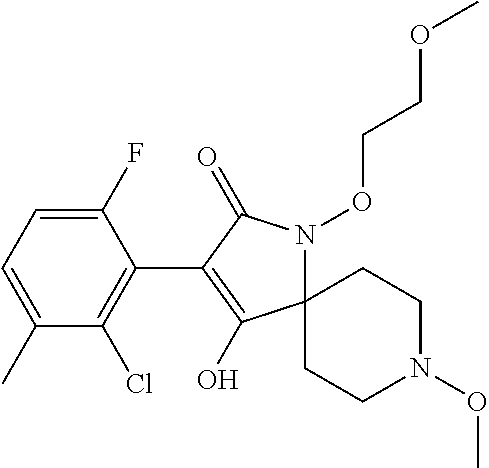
C12(N(OCCOC)C(=O)C(C3=C(Cl)C(C)=CC=C3F)=C1O)CCN(OC)CC2
